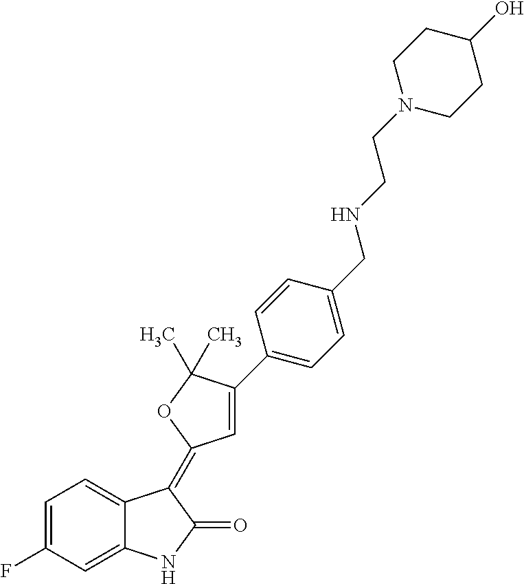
C1=C2C(=CC(F)=C1)NC(=O)C2=C1C=C(C2=CC=C(CNCCN3CCC(O)CC3)C=C2)C(C)(C)O1
